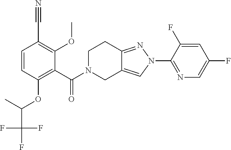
C1(N2N=C3C(=C2)CN(C(=O)C2=C(OC(C(F)(F)F)C)C=CC(C#N)=C2OC)CC3)=NC=C(F)C=C1F
